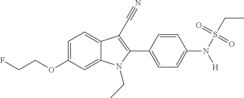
C1=C2C(=CC=C1OCCF)C(C#N)=C(C1=CC=C(N([H])S(=O)(=O)CC)C=C1)N2CC
